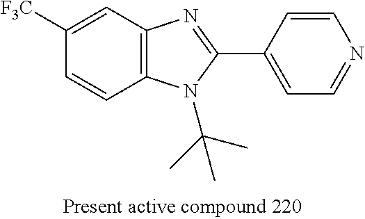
C12=C(C=C([F3C])C=C1)N=C(C1=CC=NC=C1)N2C(C)(C)C
